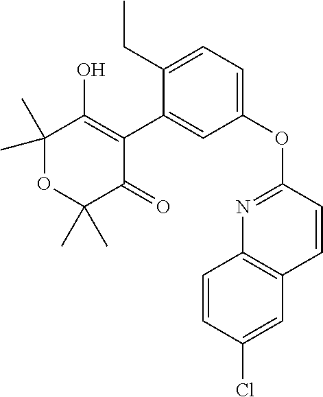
C1(C)(C)OC(C)(C)C(=O)C(C2=CC(OC3=NC4=C(C=C3)C=C(Cl)C=C4)=CC=C2CC)=C1O
